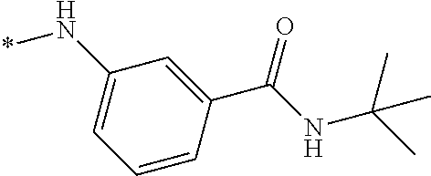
C1(N*)=CC=CC(C(=O)NC(C)(C)C)=C1
